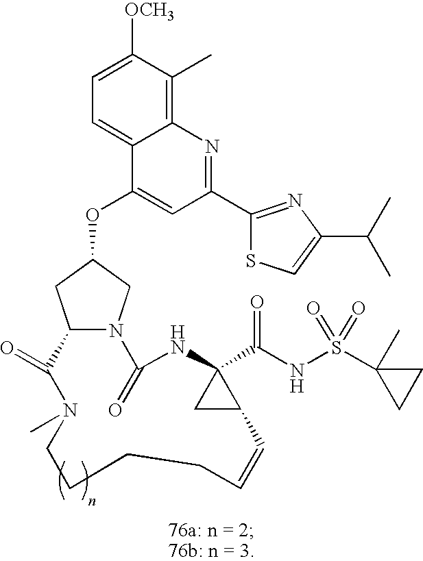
C1=C([OCH3])C(C)=C2C(=C1)C(OC1CN3C(C1)C(=O)N(C)CCCCC=CC1C(C(NS(C4(C)CC4)(=O)=O)=O)(NC3=O)C1)=CC(C1=NC(C(C)C)=CS1)=N2
